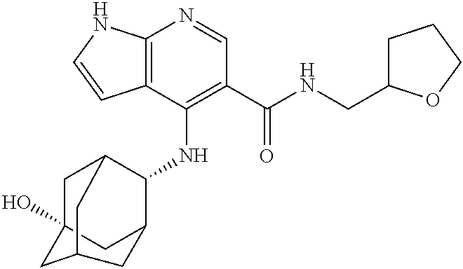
C12=C(C(NC3C4CC5(O)CC3CC(C5)C4)=C(C(NCC3CCCO3)=O)C=N1)C=CN2
